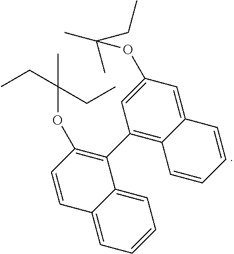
C1(C2=C(OC(CC)(CC)C)C=CC3=CC=CC=C32)=C2C(=CC(OC(C)(CC)C)=C1)C=CC=C2
